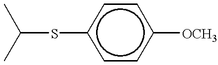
C(Sc1ccc([OCH3])cc1)(C)C
